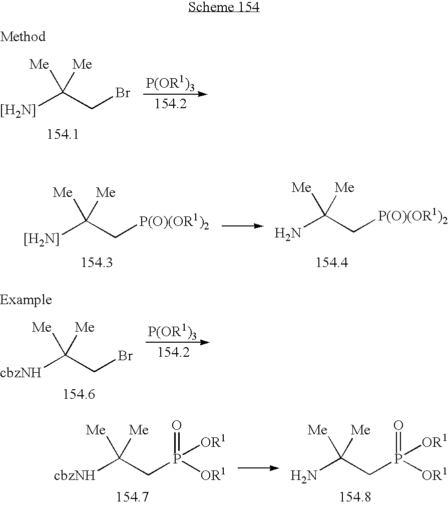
[[H2N]]C(CBr)([Me])[Me].[[H2N]]C(C[P(O)(OR1)2])([Me])[Me].NC(C[P(O)(OR1)2])([Me])[Me].[cbzNH]C(CBr)([Me])[Me].[cbzNH]C(CP([OR1])(=O)[OR1])([Me])[Me].NC(CP([OR1])(=O)[OR1])([Me])[Me]
